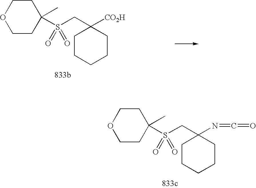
S(CC1(N=C=O)CCCCC1)(=O)(=O)C1(C)CCOCC1.S(CC1([CO2H])CCCCC1)(=O)(=O)C1(C)CCOCC1
